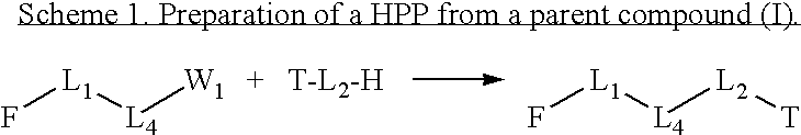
F[L1][L4][W1].F[L1][L4][L2][T]
